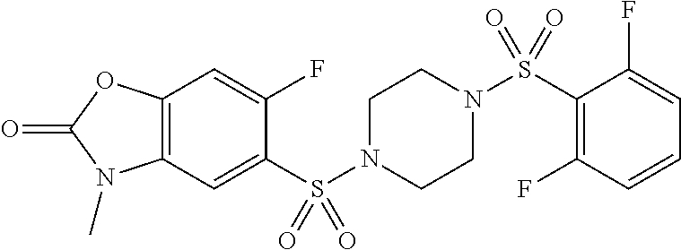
C1(F)=CC2=C(C=C1S(N1CCN(S(C3=C(F)C=CC=C3F)(=O)=O)CC1)(=O)=O)N(C)C(=O)O2
